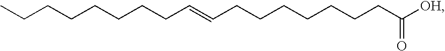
C(CCCCCC=CCCCCCCCC([OH])=O)CC
